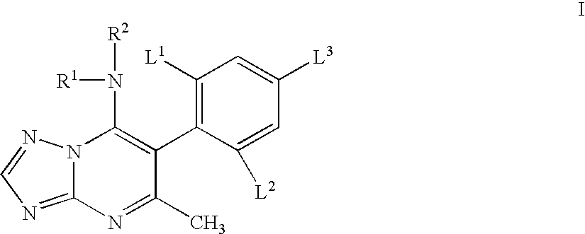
N12C(=NC=N1)N=C(C)C(C1=C([L1])C=C([L3])C=C1[L2])=C2N([R2])[R1]
